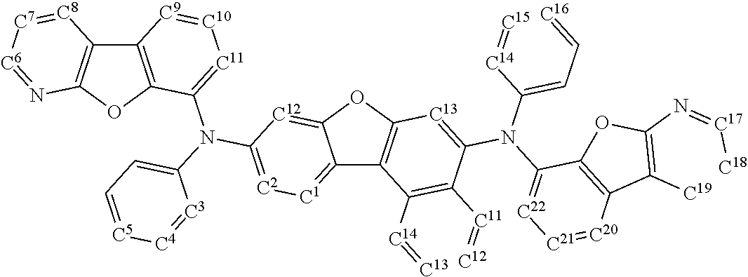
C12=[C1][C2]=C(N(C3=[C11][C10]=[C9]C4=C3OC3=C4[C8]=[C7][C6]=N3)C3=CC=[C5][C4]=[C3]3)[C12]=C1OC1=C2C([C14]=[C13])=C([C11]=[C12])C(N(C(=CC=[C16])[C14]=[C15])C2=[C22][C21]=[C20]C3=C2OC(N=[C17][C18])=C3[C19])=[C13]1
